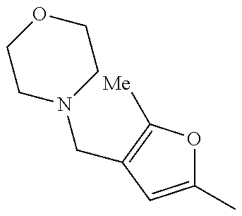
C1(C)=CC(CN2CCOCC2)=C([Me])O1
